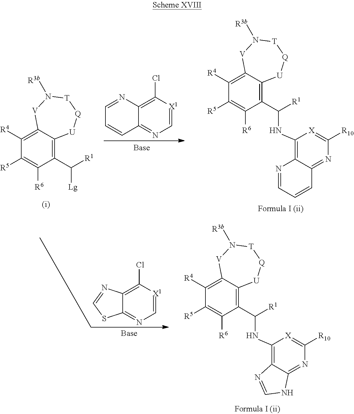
C1(C([R1])[Lg])=C2C(=C([R4])C([R5])=C1[R6])[V]N([R3b])[T][Q][U]2.C1=[X1]C(Cl)=C2C(=N1)C=CC=N2.C1(C([R1])NC2=C3C(=NC([R10])=[X]2)C=CC=N3)=C2C(=C([R4])C([R5])=C1[R6])[V]N([R3b])[T][Q][U]2.C1(C([R1])NC2=C3C(=NC([R10])=[X]2)NC=N3)=C2C(=C([R4])C([R5])=C1[R6])[V]N([R3b])[T][Q][U]2.C1=[X1]C(Cl)=C2C(=N1)SC=N2
